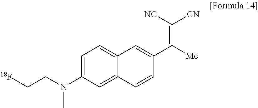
C1=C(N(CC[18F])C)C=C2C(=C1)C=C(C([Me])=C([NC])[CN])C=C2
